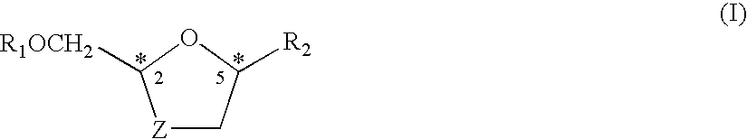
[Z]1CC([R2])OC1[R1OCH2].*.*
